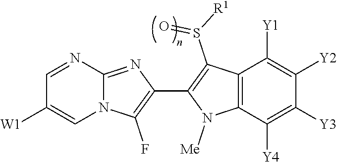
N12C(=NC(C3=C(S([R1])=O)C4=C(N3[Me])C([Y4])=C([Y3])C([Y2])=C4[Y1])=C1F)N=CC([W1])=C2
